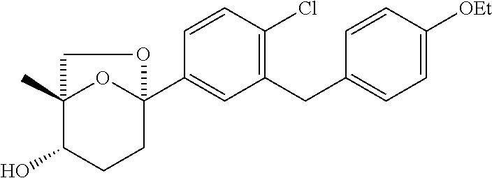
C1(CC2=CC=C([OEt])C=C2)=C(Cl)C=CC(C23OC(C)(C(O)CC2)CO3)=C1
